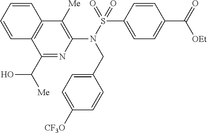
C1(C([Me])O)=NC(N(S(=O)(C2=CC=C(C(=O)[OEt])C=C2)=O)CC2=CC=C([CF3O])C=C2)=C([Me])C2=C1C=CC=C2
